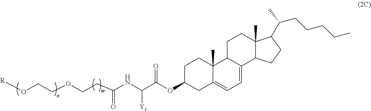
[R]OCCOCCC(NC(C(OC1CC2=CC=C3C(C2(C)CC1)CCC1(C)C3CCC1C(CCCCC)C)=O)[Y1])=O
